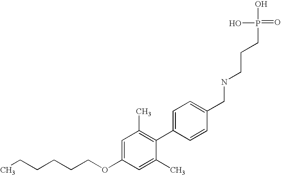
C1(C2=C(C)C=C(OCCCCCC)C=C2C)=CC=C(CNCCCP(=O)(O)O)C=C1
